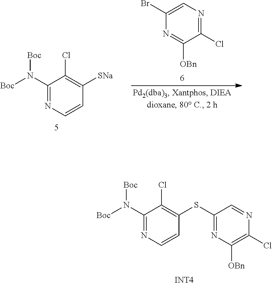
N(C1=NC=CC(SC2=NC([OBn])=C(Cl)N=C2)=C1Cl)([Boc])[Boc].[INT4].N(C1=NC=CC([SNa])=C1Cl)([Boc])[Boc].BrC1=CN=C(Cl)C([OBn])=N1
